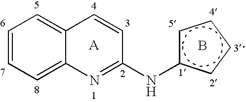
C1=CC=C2C(=C1)C=CC(Nc1cccc1)=N2.B
